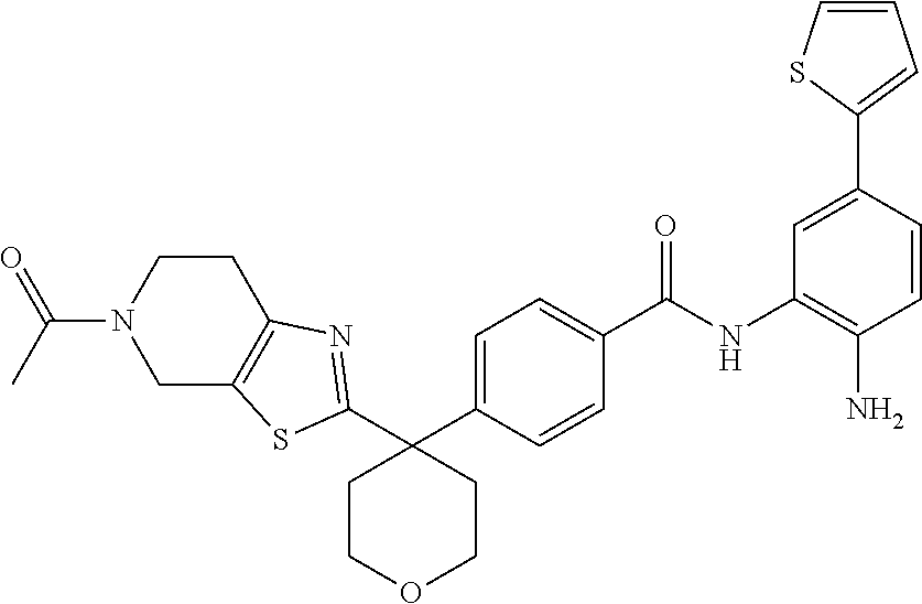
C1=C(C2(C3=NC4=C(CN(C(C)=O)CC4)S3)CCOCC2)C=CC(C(NC2=C(N)C=CC(C3=CC=CS3)=C2)=O)=C1
